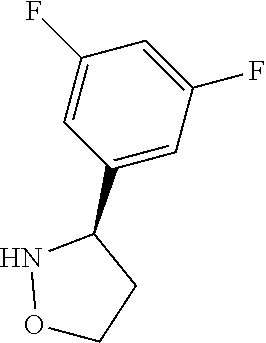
C1=C(F)C=C(F)C=C1C1NOCC1
